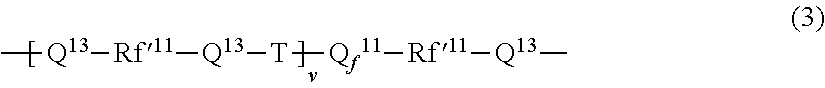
C[Q13][Rf11][Q13][T][Qf11][Rf11][Q13]C
